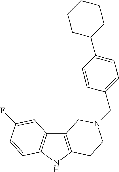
C12=C(NC3=C1C=C(F)C=C3)CCN(CC1=CC=C(C3CCCCC3)C=C1)C2
